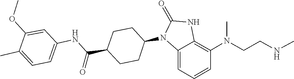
CN(CCNC)C1=C2NC(=O)N(C3CCC(C(NC4=CC=C(C)C(OC)=C4)=O)CC3)C2=CC=C1
